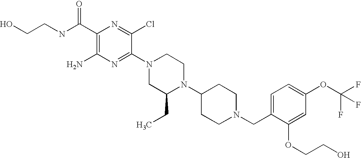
C1(C(NCCO)=O)=C(N)N=C(N2CC(CC)N(C3CCN(CC4=CC=C(OC(F)(F)F)C=C4OCCO)CC3)CC2)C(Cl)=N1
